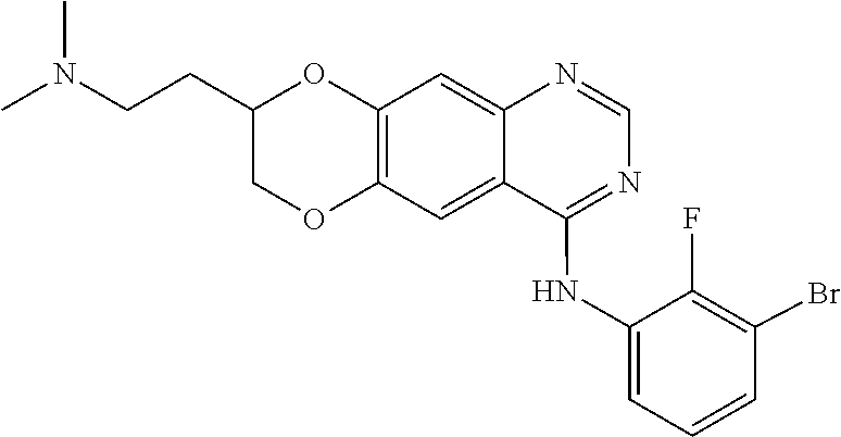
C1=NC2=CC3=C(OCC(CCN(C)C)O3)C=C2C(NC2=CC=CC(Br)=C2F)=N1
